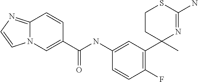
C(NC1=CC(C2(C)N=C(N)SCC2)=C(F)C=C1)(=O)C1=CN2C(=NC=C2)C=C1
